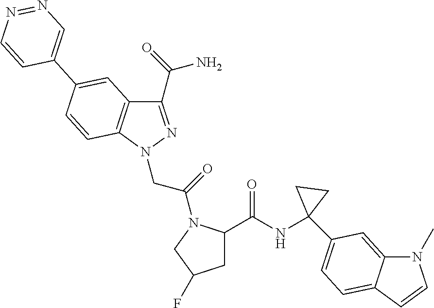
C1(C(=O)N)=NN(CC(=O)N2C(C(NC3(C4=CC=C5C(=C4)N(C)C=C5)CC3)=O)CC(F)C2)C2=C1C=C(C1=CN=NC=C1)C=C2
